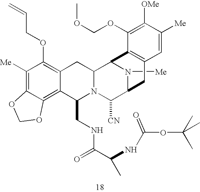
N1([Me])C2C([CN])N3C(CNC(C(NC(OC(C)(C)C)=O)C)=O)C4=C5C(=C([Me])C(OCC=C)=C4CC3C1C1=C(C2)C=C([Me])C([OMe])=C1OCOC)OCO5
